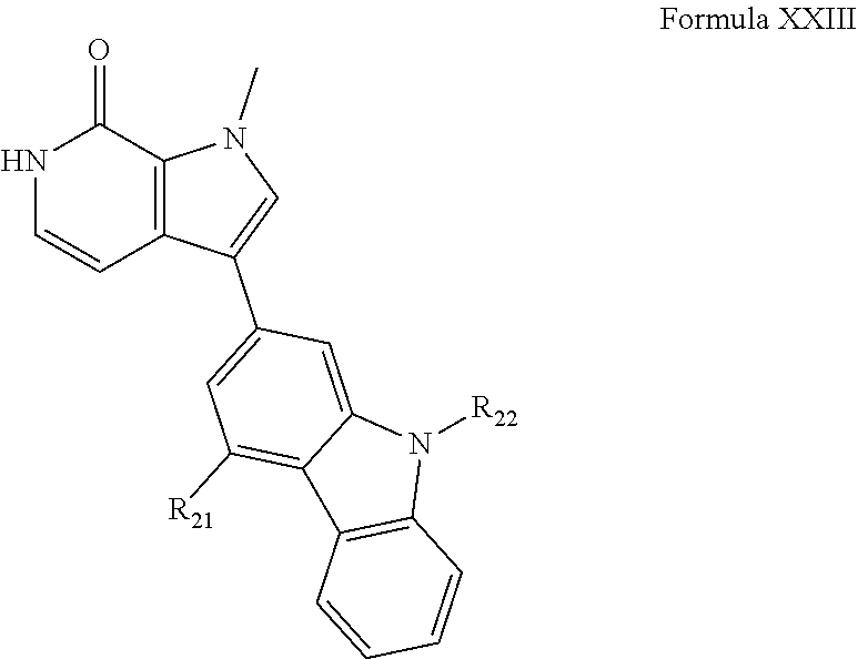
N1C=CC2=C(C1=O)N(C)C=C2C1=CC([R21])=C2C(=C1)N([R22])C1=C2C=CC=C1
